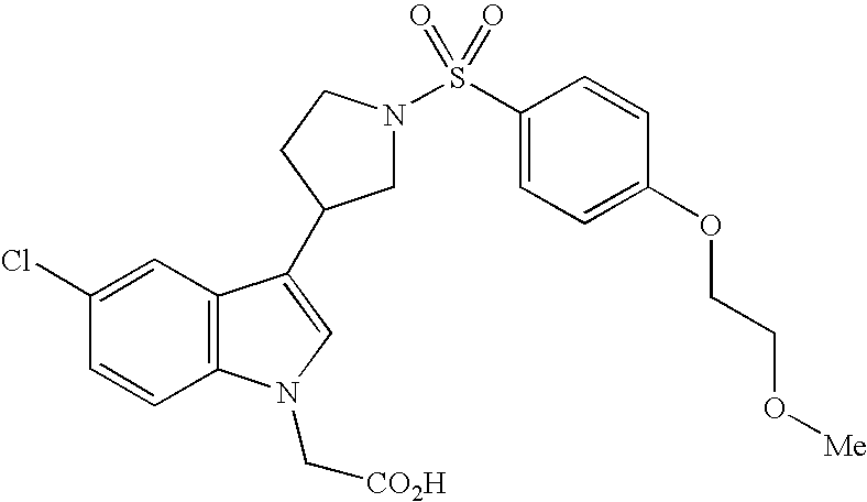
C1=CC2=C(C=C1Cl)C(C1CN(S(C3=CC=C(OCCO[Me])C=C3)(=O)=O)CC1)=CN2C[CO2H]
